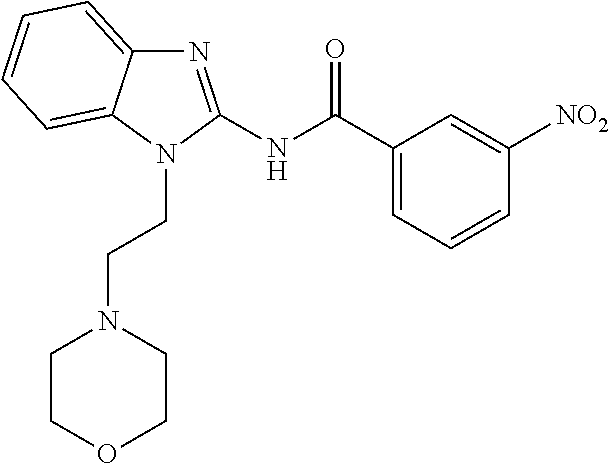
C12=CC=CC=C1N(CCN1CCOCC1)C(NC(C1=CC=CC([NO2])=C1)=O)=N2
